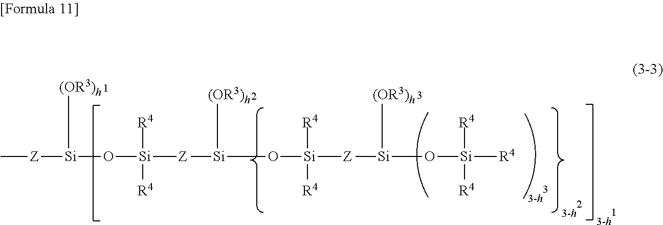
C[Z][Si](O[Si]([R4])([R4])[Z][Si]([(OR3)h])O[Si]([R4])([R4])[Z][Si]([(OR3)h])O[Si]([R4])([R4])[R4])[(OR3)h]
